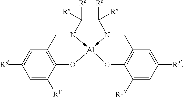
C12=C(C=N3->[Al]4(-N(=CC5=C(O4)C([R1])=CC([R3])=C5)C([Rc])([Rc])C3([Rc])[Rc])O1)C=C([R3])C=C2[R1]
